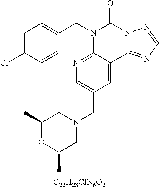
[C22H23ClN6O2].C1=C(Cl)C=CC(CN2C3=NC=C(CN4CC(C)OC(C)C4)C=C3C3=NC=NN3C2=O)=C1
